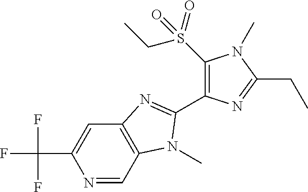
N1=CC2=C(C=C1C(F)(F)F)N=C(C1=C(S(CC)(=O)=O)N(C)C(CC)=N1)N2C
